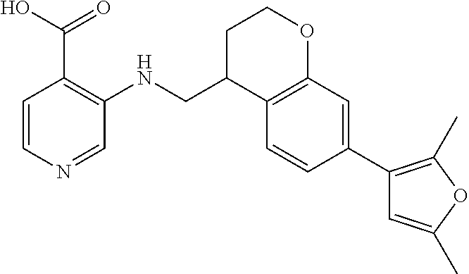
C1=CN=CC(NCC2C3=C(OCC2)C=C(C2=C(C)OC(C)=C2)C=C3)=C1C(=O)O
